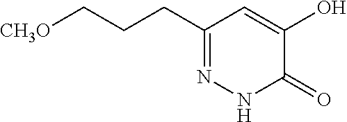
C1(CCC[CH3O])=NNC(=O)C(O)=C1
